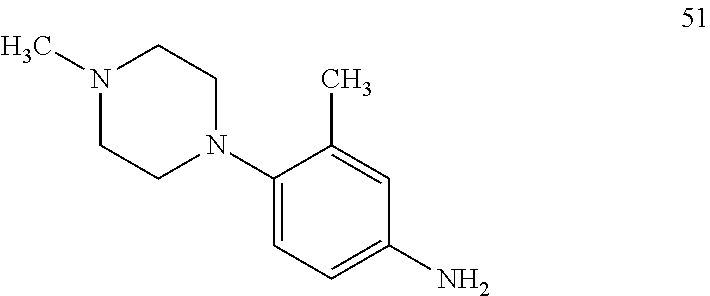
N1(C)CCN(C2=CC=C(N)C=C2C)CC1
